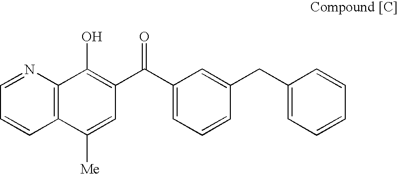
C12=C(N=CC=C1)C(O)=C(C(=O)C1=CC=CC(CC3=CC=CC=C3)=C1)C=C2[Me]
